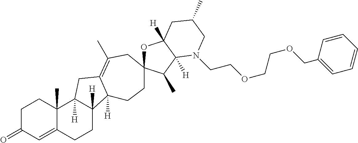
C1C(=O)C=C2C(C)(C1)C1([H])C([H])(CC2)C2([H])C(=C(C)CC3(CC2)OC2([H])C([H])(C3C)N(CCOCCOCC3=CC=CC=C3)CC(C)C2)C1
